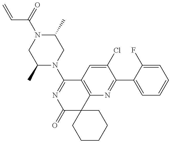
C=CC(N1CC(C)N(C2=NC(=O)C3(C4=C2C=C(Cl)C(C2=CC=CC=C2F)=N4)CCCCC3)CC1C)=O
